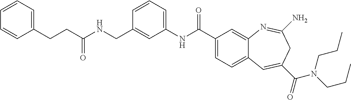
C1(CCC(NCC2=CC(NC(C3=CC=C4C(=C3)N=C(N)CC(C(=O)N(CCC)CCC)=C4)=O)=CC=C2)=O)=CC=CC=C1
